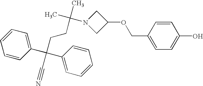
C1=CC(COC2CN(C(C)(CCC(C3=CC=CC=C3)(C3=CC=CC=C3)C#N)C)C2)=CC=C1O
